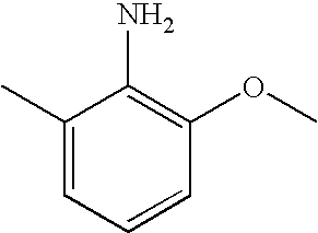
C1(C)=CC=CC(OC)=C1N
